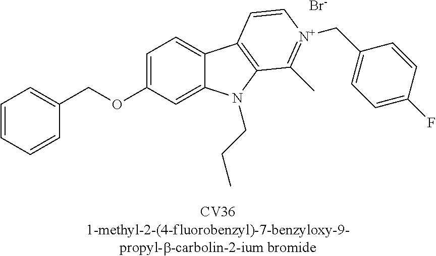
C1=CC=CC(COC2=CC=C3C(=C2)N(CCC)C2=C3C=C[N+](CC3=CC=C(F)C=C3)=C2C)=C1.[Br-]
